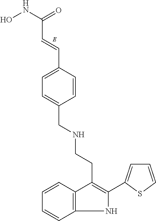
C(=CC1=CC=C(CNCCC2=C(C3=CC=CS3)NC3=C2C=CC=C3)C=C1)C(NO)=O
